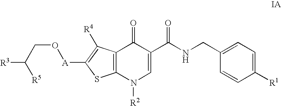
C12=C(N([R2])C=C(C(NCC3=CC=C([R1])C=C3)=O)C1=O)SC([A]OCC([R3])[R5])=C2[R4]
